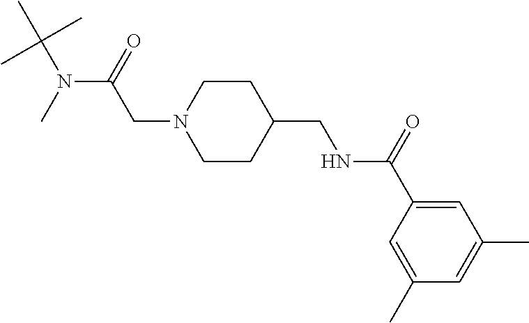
C(N1CCC(CNC(C2=CC(C)=CC(C)=C2)=O)CC1)C(N(C)C(C)(C)C)=O
